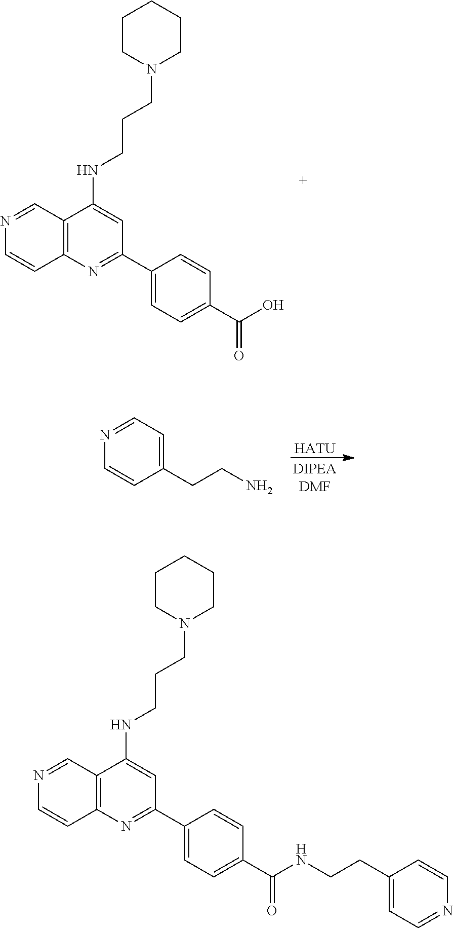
C12=C(N=C(C3=CC=C(C(O)=O)C=C3)C=C1NCCCN1CCCCC1)C=CN=C2.C12=C(N=C(C3=CC=C(C(NCCC4=CC=NC=C4)=O)C=C3)C=C1NCCCN1CCCCC1)C=CN=C2.[HATU].C1(CCN)=CC=NC=C1
